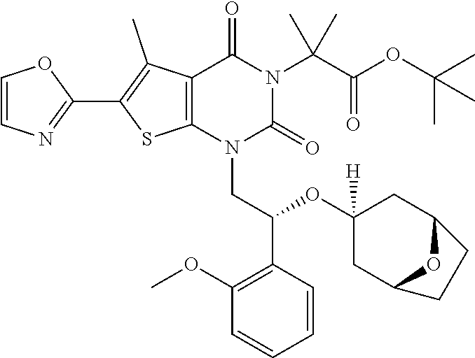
N1(CC(OC2([H])CC3OC(C2)CC3)C2=C(OC)C=CC=C2)C(=O)N(C(C(OC(C)(C)C)=O)(C)C)C(=O)C2=C1SC(C1=NC=CO1)=C2C
